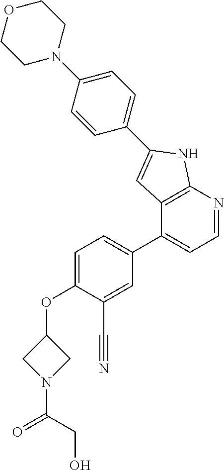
O(C1=CC=C(C2=CC=NC3=C2C=C(C2=CC=C(N4CCOCC4)C=C2)N3)C=C1C#N)C1CN(C(CO)=O)C1
